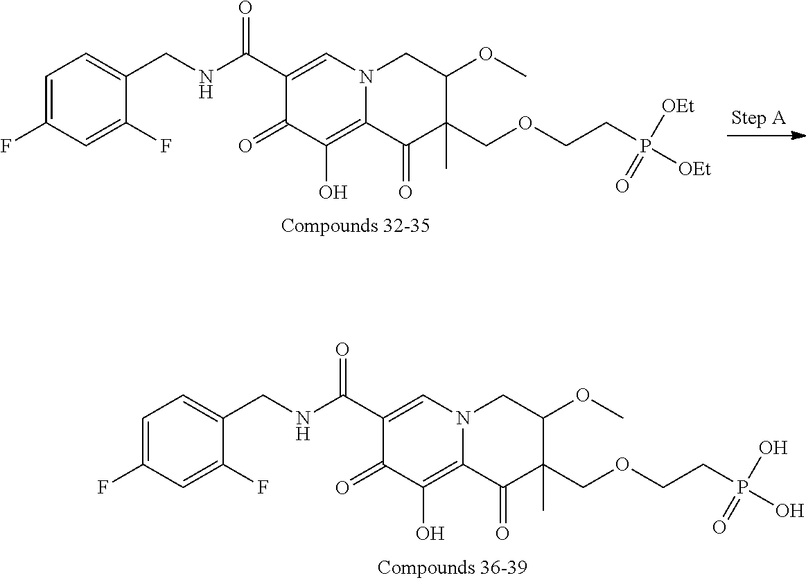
C1=C(F)C=C(F)C(CNC(C2=CN3C(=C(O)C2=O)C(=O)C(COCCP(O)(O)=O)(C)C(OC)C3)=O)=C1.C1=C(F)C=C(F)C(CNC(C2=CN3C(=C(O)C2=O)C(=O)C(COCCP([OEt])([OEt])=O)(C)C(OC)C3)=O)=C1
